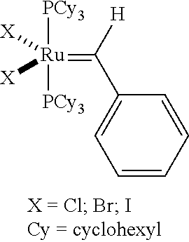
C1=CC(C([H])=[Ru]([X])([X])([PCy3])[PCy3])=CC=C1
